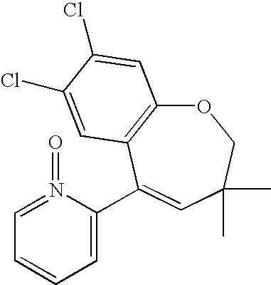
C1=CC=C(C2=CC(C)(C)COC3=C2C=C(Cl)C(Cl)=C3)N(=O)=C1
